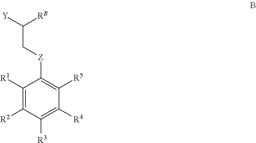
[Y]C(C[Z]C1=C([R5])C([R4])=C([R3])C([R2])=C1[R1])[RB]
